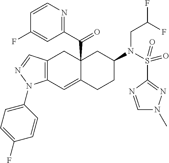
C12(C(C3=NC=CC(F)=C3)=O)C(=CC3=C(C1)C=NN3C1=CC=C(F)C=C1)CCC(N(S(C1=NN(C)C=N1)(=O)=O)CC(F)F)C2
